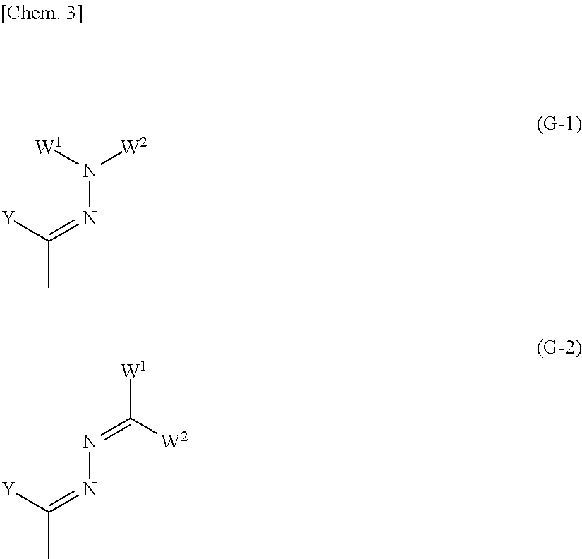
N(N([W1])[W2])=C(C)[Y].N(N=C([W1])[W2])=C(C)[Y]
